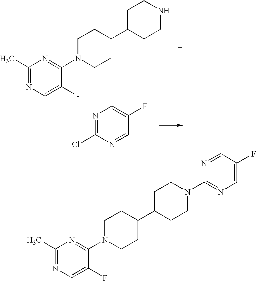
C1N(C2=NC(C)=NC=C2F)CCC(C2CCNCC2)C1.N1=C(Cl)N=CC(F)=C1.C1N(C2=NC(C)=NC=C2F)CCC(C2CCN(C3=NC=C(F)C=N3)CC2)C1
